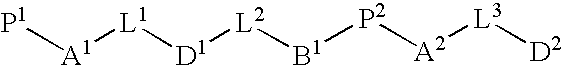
[P1][A1][L1][D1][L2][B1][P2][A2][L3][D2]
